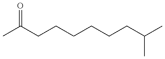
CC(CCCCCCC(C)C)=O
